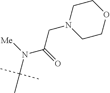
CC(N(C(CN1CCOCC1)=O)[Me])(C)C
